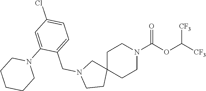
C1C2(CCN(C(OC([CF3])[CF3])=O)C1)CN(CC1=CC=C(Cl)C=C1N1CCCCC1)CC2
